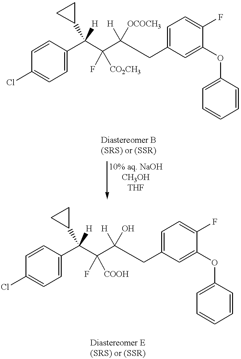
C1=CC(C(C(C([H])([OCOCH3])CC2=CC=C(F)C(OC3=CC=CC=C3)=C2)(F)[CO2CH3])([H])C2CC2)=CC=C1Cl.C1=CC(C(C(C([H])(CC2=CC=C(F)C(OC3=CC=CC=C3)=C2)O)(F)[COOH])([H])C2CC2)=CC=C1Cl
